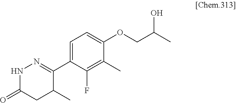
C1(C2=NNC(=O)CC2C)=CC=C(OCC(C)O)C(C)=C1F
